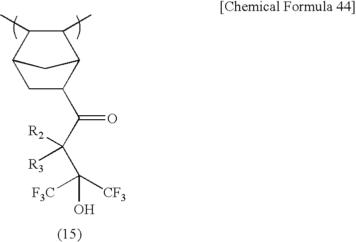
C1C(C(C(C([CF3])([CF3])O)([R2])[R3])=O)C2CC1C(C)C2C
